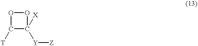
C1([T])C([X])([Y][Z])OO1
